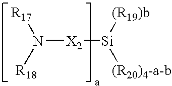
[X2](N([R17])[R18])[Si]([(R19)b])[(R20)4-a-b]
